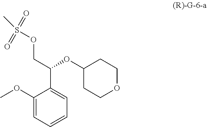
COC1=CC=CC=C1C(OC1CCOCC1)COS(C)(=O)=O
